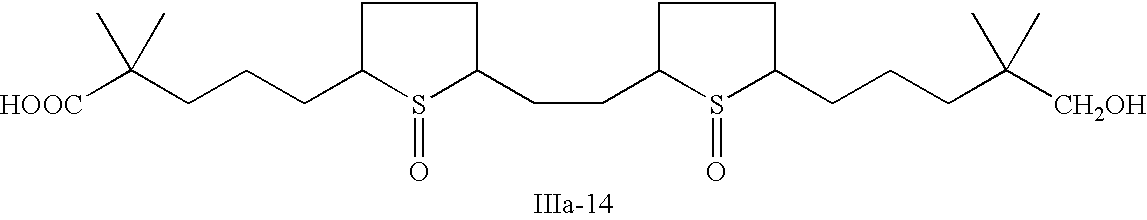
C1C(CCCC([HOOC])(C)C)S(=O)C(CCC2S(=O)C(CCCC([CH2OH])(C)C)CC2)C1
